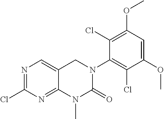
N1=C(Cl)N=C2C(=C1)CN(C1=C(Cl)C(OC)=CC(OC)=C1Cl)C(=O)N2C
